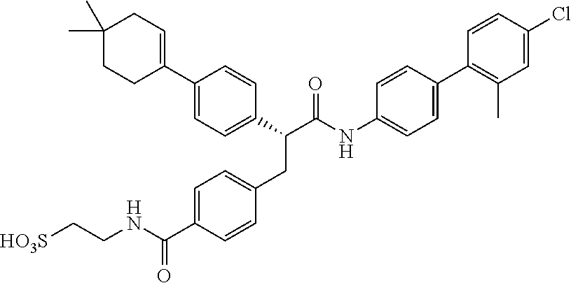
C1(C(C(NC2=CC=C(C3=C(C)C=C(Cl)C=C3)C=C2)=O)CC2=CC=C(C(NCC[HO3S])=O)C=C2)=CC=C(C2=CCC(C)(C)CC2)C=C1
